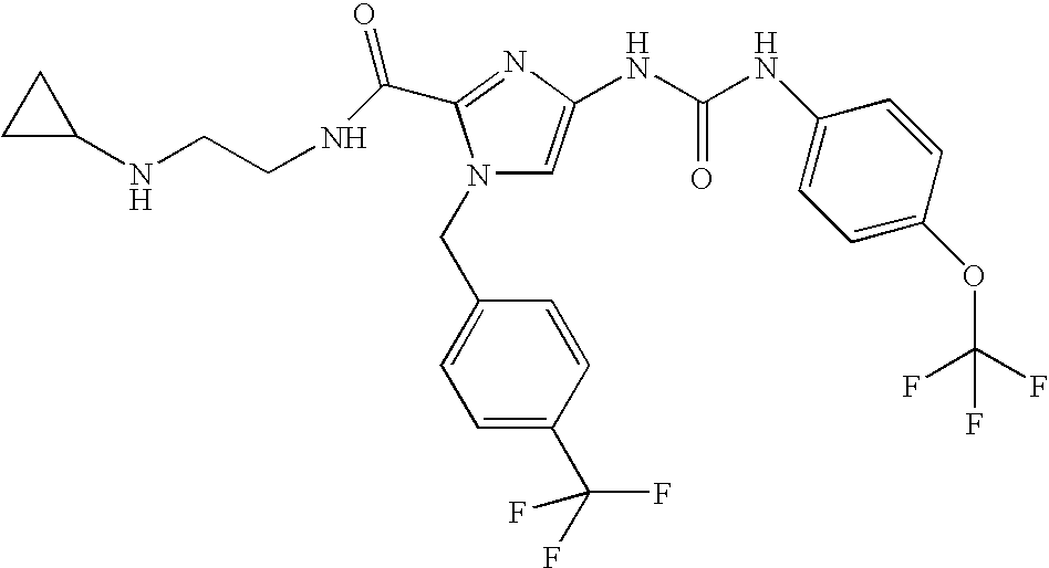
C1C(NCCNC(=O)C2=NC(NC(NC3=CC=C(OC(F)(F)F)C=C3)=O)=CN2CC2=CC=C(C(F)(F)F)C=C2)C1
